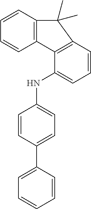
C12=C(C=CC=C1)C(C)(C)C1=C2C(NC2=CC=C(C3=CC=CC=C3)C=C2)=CC=C1
